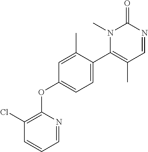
N1(C)C(C2=CC=C(OC3=C(Cl)C=CC=N3)C=C2C)=C(C)C=NC1=O
